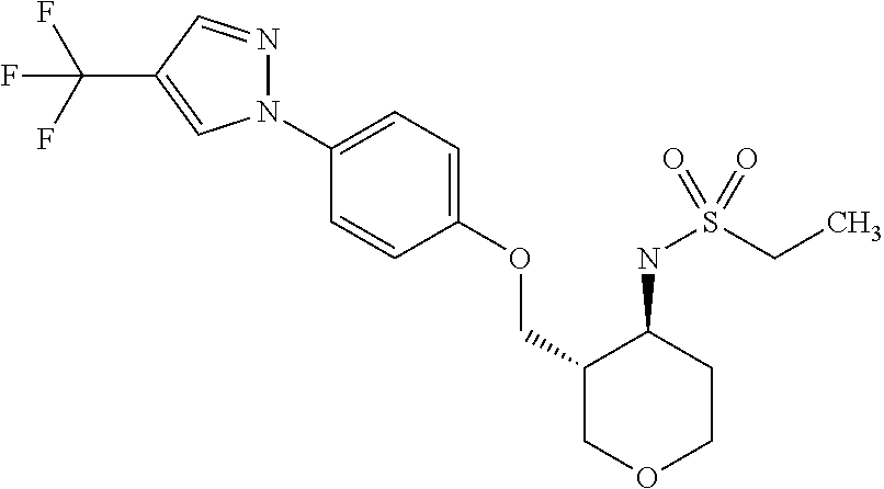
N1(C2=CC=C(OCC3COCCC3NS(CC)(=O)=O)C=C2)N=CC(C(F)(F)F)=C1
